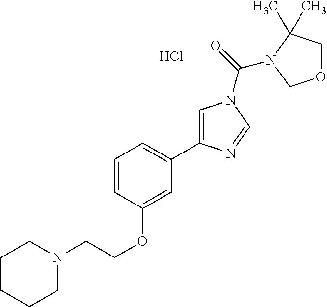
C1CCCN(CCOC2=CC(C3=CN(C(=O)N4C(C)(C)COC4)C=N3)=CC=C2)C1.Cl
